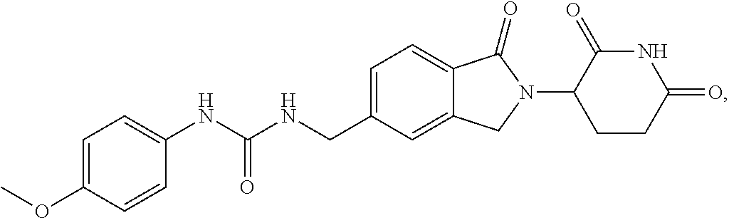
C1=C(CNC(NC2=CC=C(OC)C=C2)=O)C=C2C(=C1)C(=O)N(C1CCC(=O)NC1=O)C2
